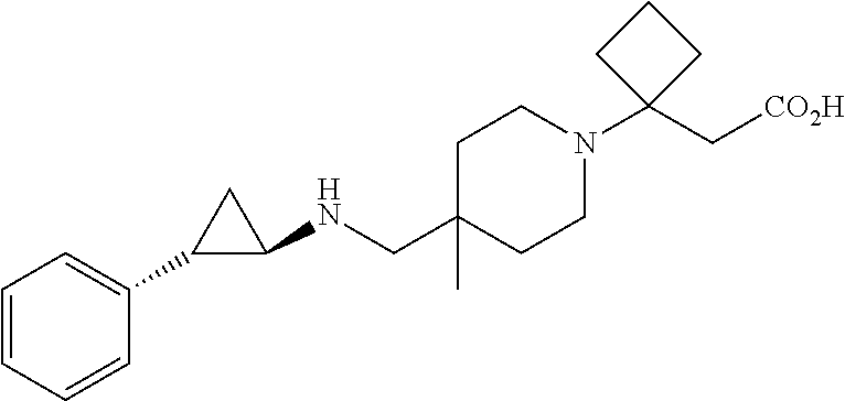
C1=CC=CC(C2C(NCC3(C)CCN(C4(C[CO2H])CCC4)CC3)C2)=C1
